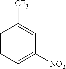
C1=CC=C([NO2])C=C1[CF3]
